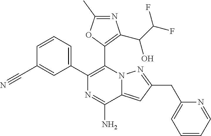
C1=CC=C(C2=C(C3=C(C(C(F)F)O)N=C(C)O3)N3C(=CC(CC4=CC=CC=N4)=N3)C(N)=N2)C=C1C#N
